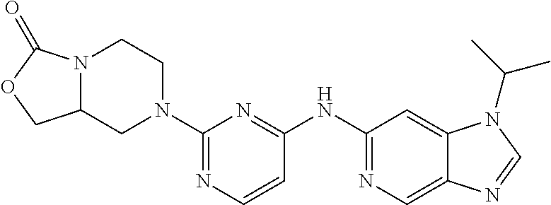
C1(N2CCN3C(C2)COC3=O)=NC=CC(NC2=NC=C3C(=C2)N(C(C)C)C=N3)=N1
